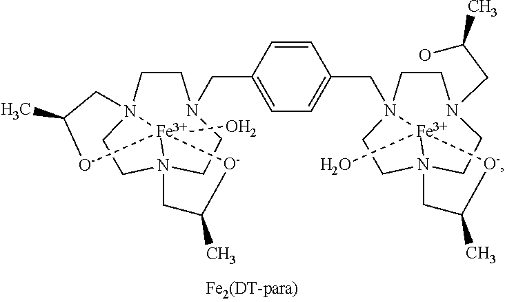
C1CN23CCN45CCN1(CC1=CC=C(CN67CCN8(CC(C)O)CCN9(CC6)[Fe]78(O)[O-]C(C)C9)C=C1)[Fe]24(O)([O-]C(C)C3)[O-]C(C)C5
